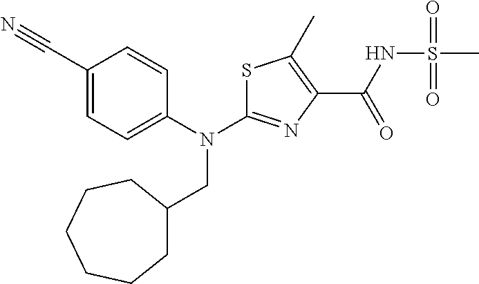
S1C(N(C2=CC=C(C#N)C=C2)CC2CCCCCC2)=NC(C(NS(C)(=O)=O)=O)=C1C
